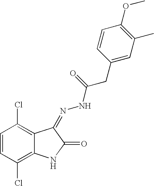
C1=CC(Cl)=C2C(=C1Cl)C(=NNC(CC1=CC(C)=C(OC)C=C1)=O)C(=O)N2
